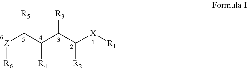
[Z](C(C(C(C([X][R1])[R2])[R3])[R4])[R5])[R6]
